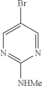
N1=CC(Br)=CN=C1[NHMe]
